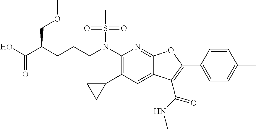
C(CCN(C1=C(C2CC2)C=C2C(=N1)OC(C1=CC=C(C)C=C1)=C2C(NC)=O)S(C)(=O)=O)C(COC)C(O)=O
